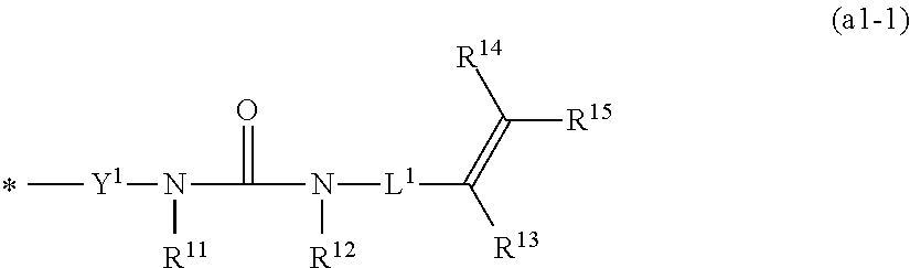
C[Y1]N([R11])C(=O)N([L1]C([R13])=C([R14])[R15])[R12]
